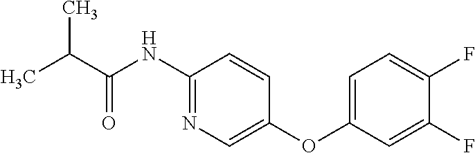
CC(C(NC1=NC=C(OC2=CC=C(F)C(F)=C2)C=C1)=O)C
